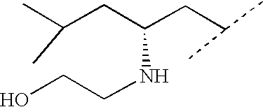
CC(CC(CC(C)C)NCCO)C
